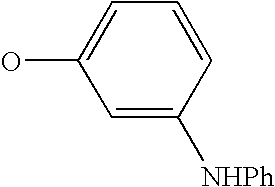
OC1=CC=CC([NHPh])=C1
